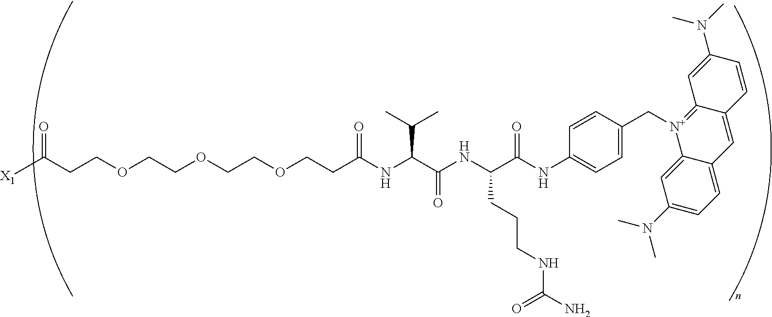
C(COCCOCCOCCC(NC(C(NC(C(NC1=CC=C(C[N+]2=C3C(=CC4=CC=C(N(C)C)C=C42)C=CC(N(C)C)=C3)C=C1)=O)CCCNC(N)=O)=O)C(C)C)=O)C([X1])=O
